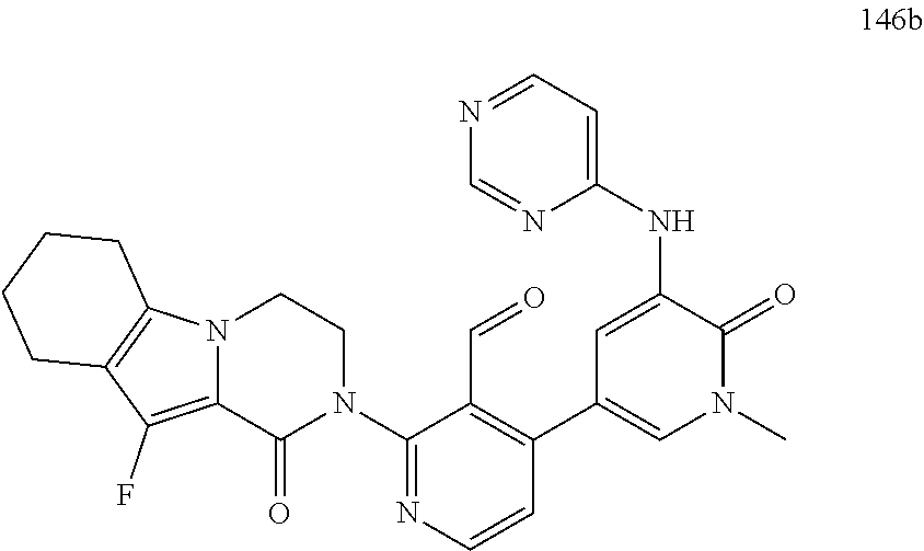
N(C1=CC(C2=C(C=O)C(N3CCN4C(=C(F)C5=C4CCCC5)C3=O)=NC=C2)=CN(C)C1=O)C1=CC=NC=N1
